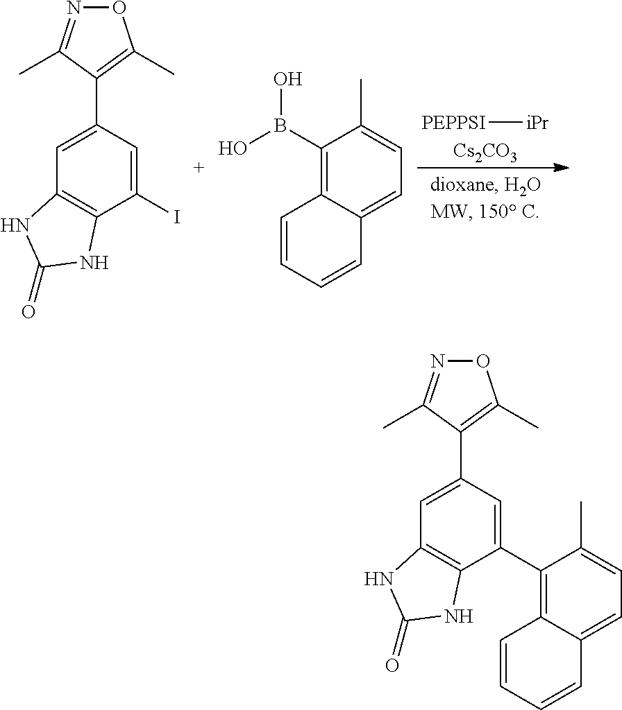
O1N=C(C)C(C2=CC3=C(C(I)=C2)NC(=O)N3)=C1C.B(C1=C2C(=CC=C1C)C=CC=C2)(O)O.[PEPPSI][iPr].[Cs2CO3].O1N=C(C)C(C2=CC3=C(C(C4=C5C(=CC=C4C)C=CC=C5)=C2)NC(=O)N3)=C1C
